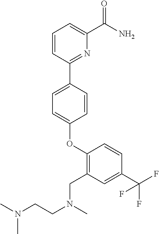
O(C1=CC=C(C2=NC(C(=O)N)=CC=C2)C=C1)C1=C(CN(CCN(C)C)C)C=C(C(F)(F)F)C=C1
